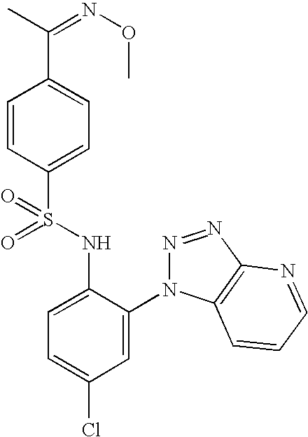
C1=CC(S(=O)(NC2=CC=C(Cl)C=C2N2N=NC3=C2C=CC=N3)=O)=CC=C1C(C)=NOC
